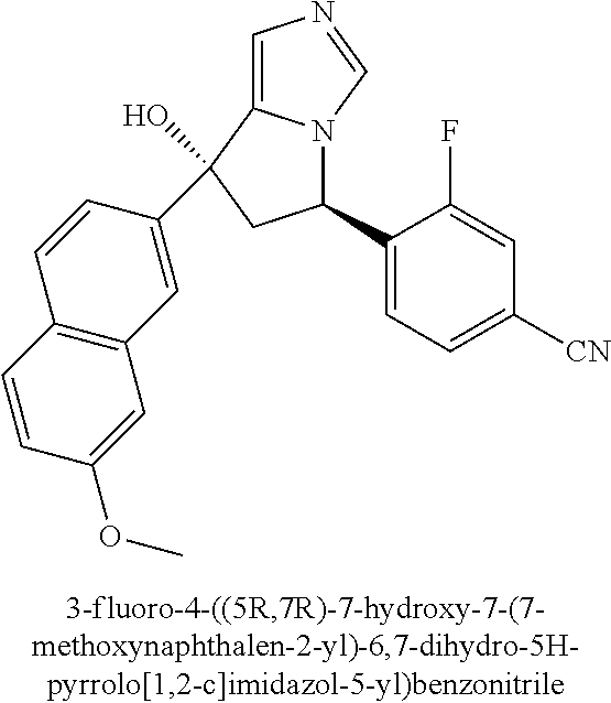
C1=C2N(C=N1)C(C1=CC=C([CN])C=C1F)CC2(C1=CC2=C(C=C1)C=CC(OC)=C2)O
